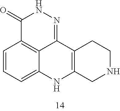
C1(=O)C2=C3C(=NN1)C1=C(NC3=CC=C2)CNCC1
